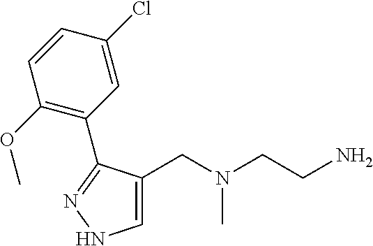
C1=C(CN(CCN)C)C(C2=C(OC)C=CC(Cl)=C2)=NN1
